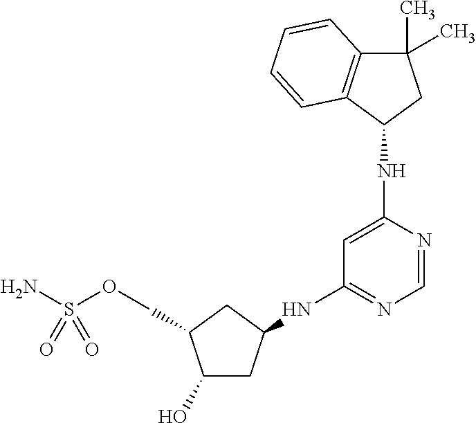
C1(O)CC(NC2=NC=NC(NC3CC(C)(C)C4=C3C=CC=C4)=C2)CC1COS(N)(=O)=O
